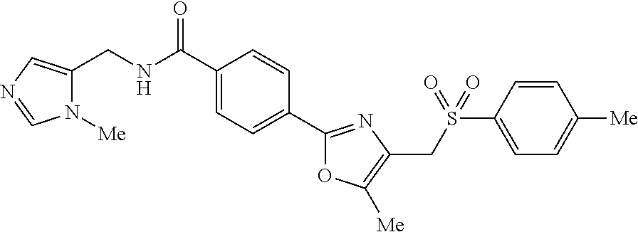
C1(C(=O)NCC2=CN=CN2[Me])=CC=C(C2=NC(CS(C3=CC=C([Me])C=C3)(=O)=O)=C([Me])O2)C=C1
